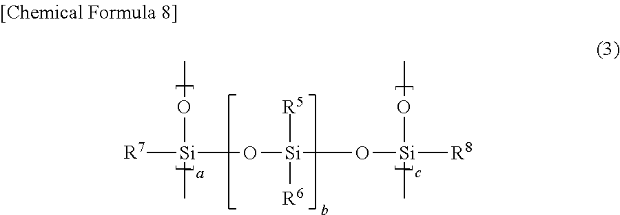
[R7][Si](O[Si]([R5])([R6])O[Si](OC)(C)[R8])(OC)C
